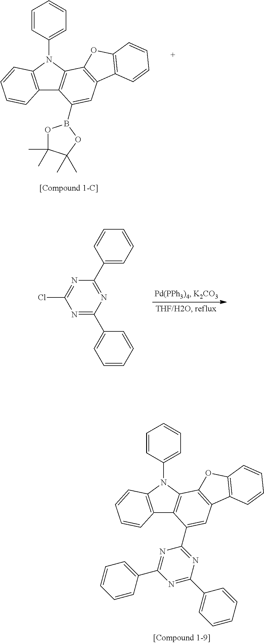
N1=C(C2=CC=CC=C2)N=C(C2=CC=CC=C2)N=C1Cl.C12=C(N(C3=CC=CC=C3)C3=C1C(B1OC(C)(C)C(C)(C)O1)=CC1=C3OC3=C1C=CC=C3)C=CC=C2.C12=C(N(C3=CC=CC=C3)C3=C1C(C1=NC(C4=CC=CC=C4)=NC(C4=CC=CC=C4)=N1)=CC1=C3OC3=C1C=CC=C3)C=CC=C2
